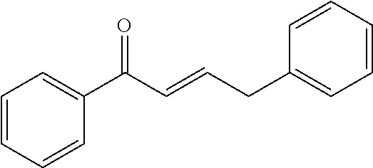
C1=CC=CC(C(C=CCC2=CC=CC=C2)=O)=C1
